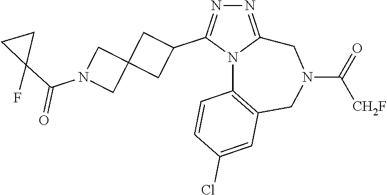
N1=C2N(C(C3CC4(C3)CN(C(C3(F)CC3)=O)C4)=N1)C1=C(CN(C(=O)[CH2F])C2)C=C(Cl)C=C1
